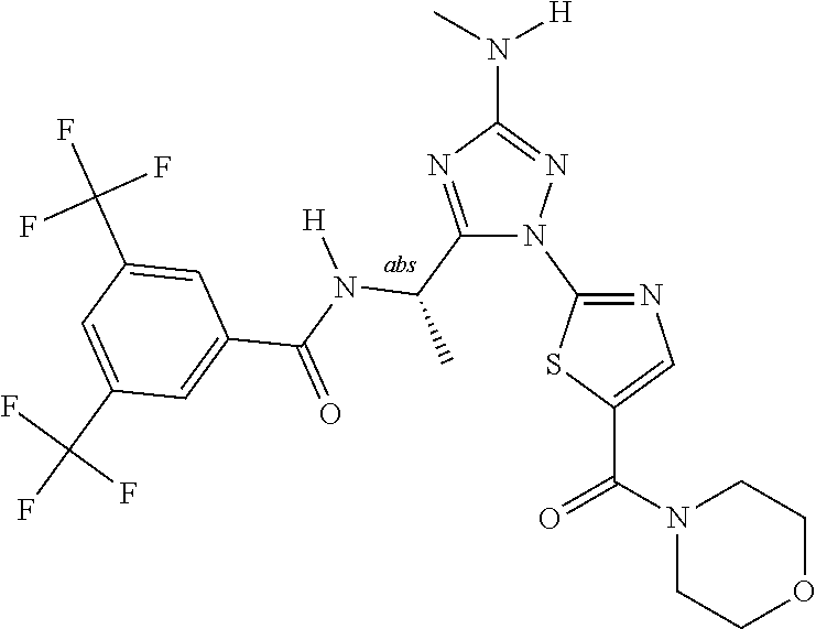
N1(C(=O)C2=CN=C(N3N=C(N([H])C)N=C3C(N([H])C(C3=CC(C(F)(F)F)=CC(C(F)(F)F)=C3)=O)C)S2)CCOCC1
